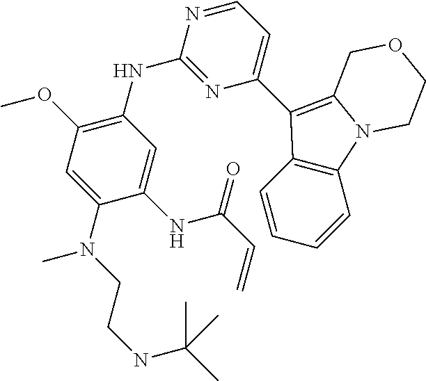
C1(N(CCNC(C)(C)C)C)=CC(OC)=C(NC2=NC(C3=C4N(C5=C3C=CC=C5)CCOC4)=CC=N2)C=C1NC(C=C)=O
